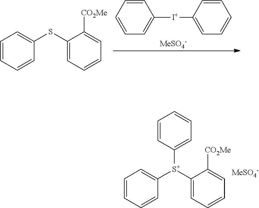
C1=CC=CC=C1[I+]C1=CC=CC=C1.[MeSO4-].C1=CC=CC(SC2=CC=CC=C2[CO2Me])=C1.C1=CC=CC([S+](C2=CC=CC=C2[CO2Me])C2=CC=CC=C2)=C1.[MeSO4-]
